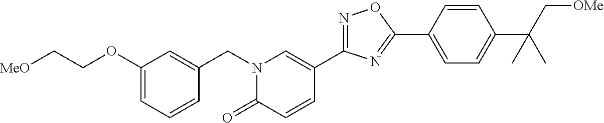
[MeO]CCOC1=CC=CC(CN2C(=O)C=CC(C3=NOC(C4=CC=C(C(C[OMe])(C)C)C=C4)=N3)=C2)=C1
